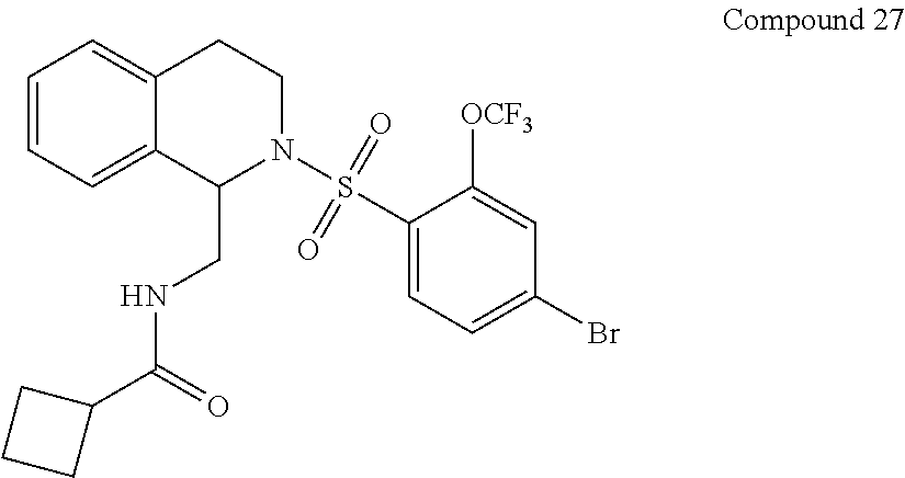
C1=CC=C2C(=C1)CCN(S(C1=CC=C(Br)C=C1[OCF3])(=O)=O)C2CNC(C1CCC1)=O
